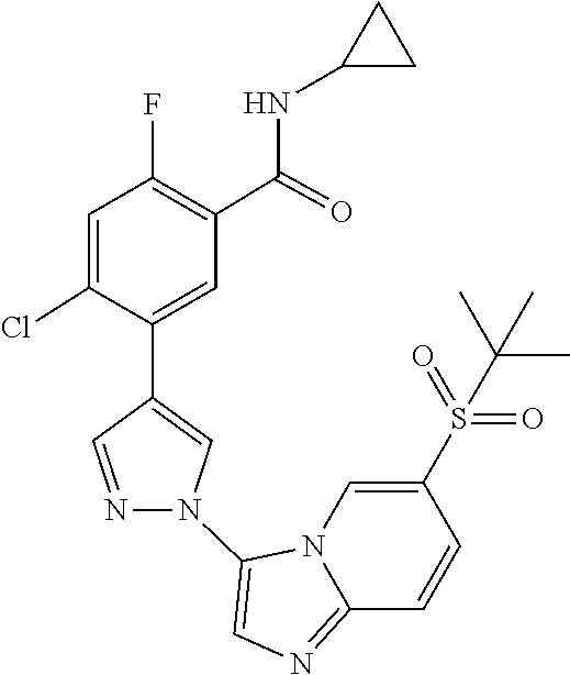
N12C(=NC=C1N1C=C(C3=CC(C(NC4CC4)=O)=C(F)C=C3Cl)C=N1)C=CC(S(=O)(=O)C(C)(C)C)=C2
